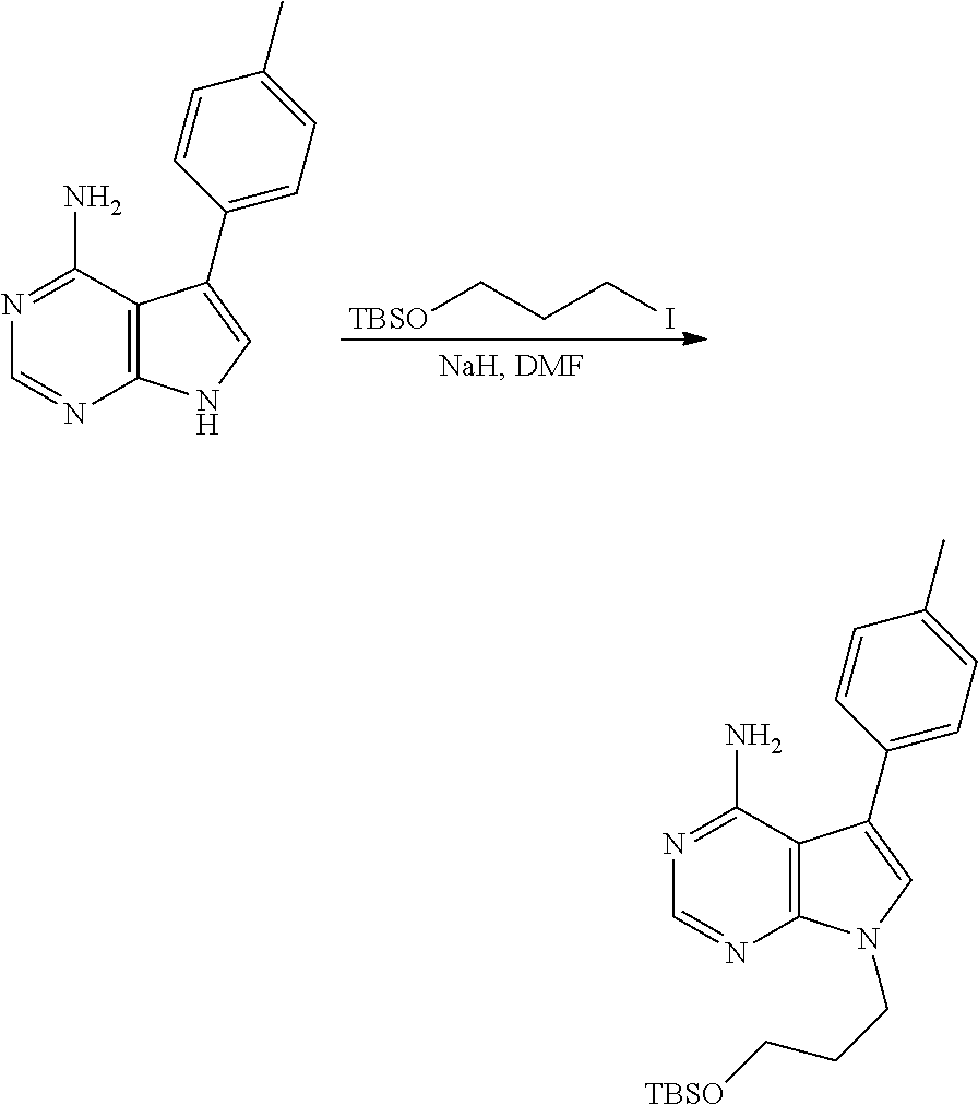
[TBSO]CCCI.N1=C(N)C2=C(N=C1)NC=C2C1=CC=C(C)C=C1.N1=C(N)C2=C(N=C1)N(CCC[TBSO])C=C2C1=CC=C(C)C=C1
